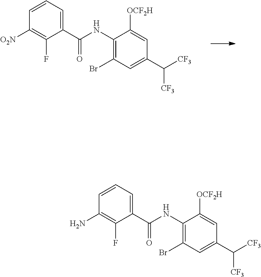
C1([O2N])=C(F)C(C(NC2=C(Br)C=C(C([CF3])[CF3])C=C2[OCF2H])=O)=CC=C1.C1(N)=C(F)C(C(NC2=C(Br)C=C(C([CF3])[CF3])C=C2[OCF2H])=O)=CC=C1
